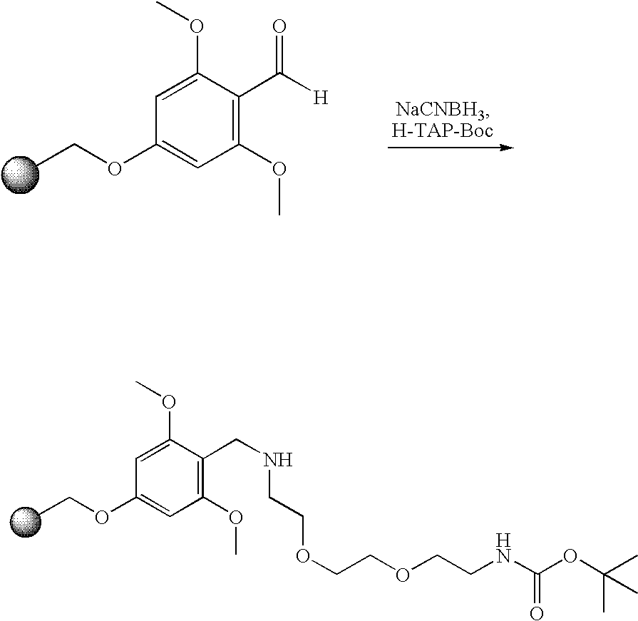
C1(OCC)=CC(OC)=C(CNCCOCCOCCNC(OC(C)(C)C)=O)C(OC)=C1.C1(OCC)=CC(OC)=C(C([H])=O)C(OC)=C1
